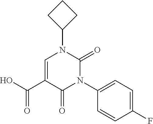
C1=C(C(O)=O)C(=O)N(C2=CC=C(F)C=C2)C(=O)N1C1CCC1
